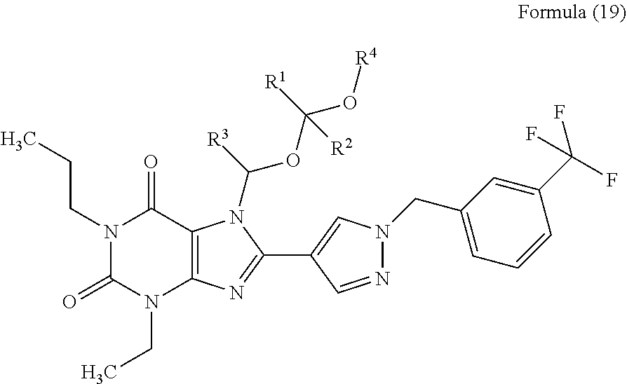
N1(CCC)C(=O)N(CC)C2=C(C1=O)N(C(OC(O[R4])([R1])[R2])[R3])C(C1=CN(CC3=CC=CC(C(F)(F)F)=C3)N=C1)=N2
